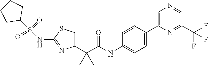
C1=C(C(C(NC2=CC=C(C3=CN=CC(C(F)(F)F)=N3)C=C2)=O)(C)C)N=C(NS(C2CCCC2)(=O)=O)S1
